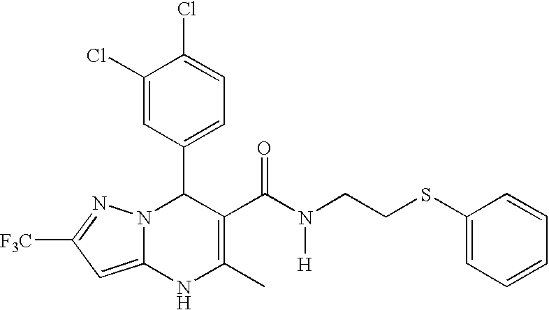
C1(Cl)=CC(C2N3C(=CC([F3C])=N3)NC(C)=C2C(N(CCSC2=CC=CC=C2)[H])=O)=CC=C1Cl
